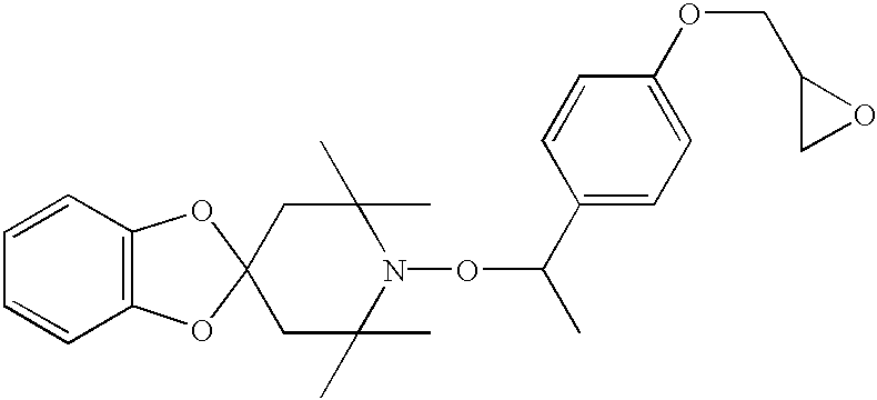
C1C(C)(C)N(OC(C)C2=CC=C(OCC3CO3)C=C2)C(C)(C)CC12OC1=C(O2)C=CC=C1
